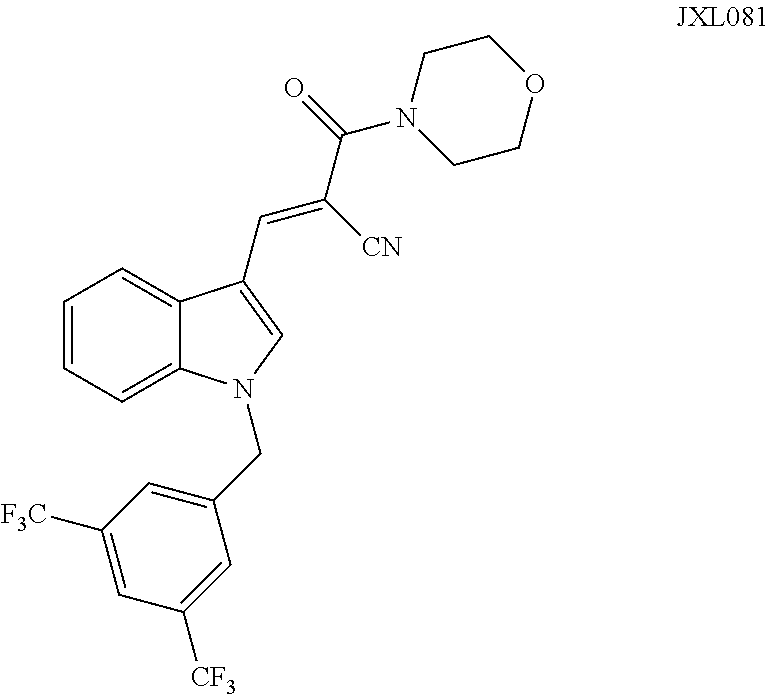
C1=CC=C2C(=C1)C(C=C(C(=O)N1CCOCC1)[CN])=CN2CC1=CC([F3C])=CC([CF3])=C1
